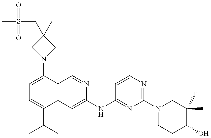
C1=C(N2CC(CS(C)(=O)=O)(C)C2)C2=C(C(C(C)C)=C1)C=C(NC1=NC(N3CCC(O)C(C)(F)C3)=NC=C1)N=C2
